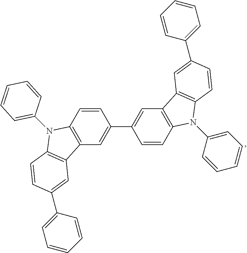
C1=CC=CC(N2C3=C(C=C(C4=CC5=C(C=C4)N(C4=CC=CC=C4)C4=C5C=C(C5=CC=CC=C5)C=C4)C=C3)C3=C2C=CC(C2=CC=CC=C2)=C3)=C1
